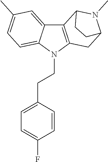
C12=CC(C)=CC=C1N(CCC1=CC=C(F)C=C1)C1=C2C2N(C)C(C1)CC2
